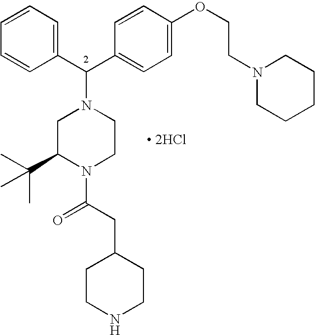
[ 2HCl].C1=CC=CC(C(C2=CC=C(OCCN3CCCCC3)C=C2)N2CC(C(C)(C)C)N(C(CC3CCNCC3)=O)CC2)=C1
